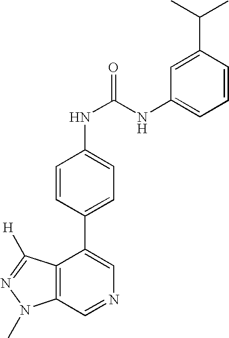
C12=C(C=NC=C1C1=CC=C(NC(=O)NC3=CC=CC(C(C)C)=C3)C=C1)N(C)N=C2[H]
